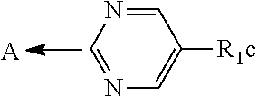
C1=C([R1c])C=NC=N1.[A]
